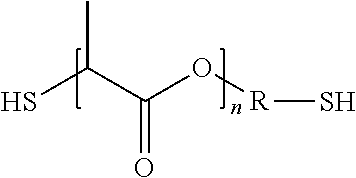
SC(C(O[R]S)=O)C
